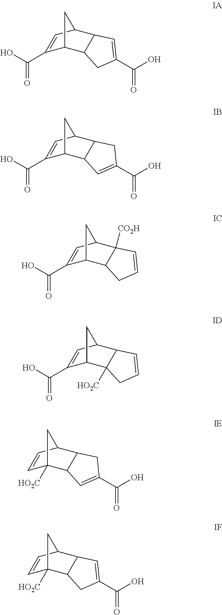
C1(C(O)=O)=CC2C3C(C1C2)CC(C(O)=O)=C3.C1(C(O)=O)=CC2C3C(C1C2)C=C(C(O)=O)C3.C1(C(O)=O)=CC2C3([CO2H])C(C1C2)CC=C3.C1(C(O)=O)=CC2C3C([HO2C])(C1C2)CC=C3.C1=CC2C3C(C1([HO2C])C2)C=C(C(O)=O)C3.C1=CC2C3C(C1([HO2C])C2)CC(C(O)=O)=C3
